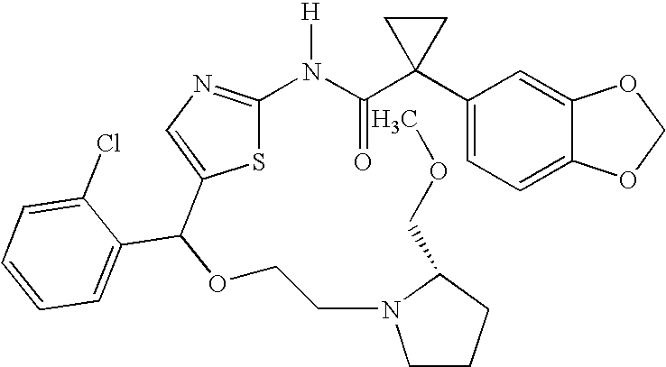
C1(C2(C(N([H])C3=NC=C(C(OCCN4CCCC4COC)C4=CC=CC=C4Cl)S3)=O)CC2)=CC=C2C(=C1)OCO2
